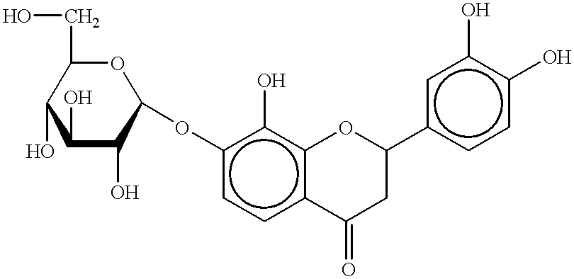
c1(OC2OC(CO)C(O)C(O)C2O)ccc2c(c1O)OC(c1ccc(O)c(O)c1)CC2=O
